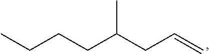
C(=C)CC(CCCC)C
